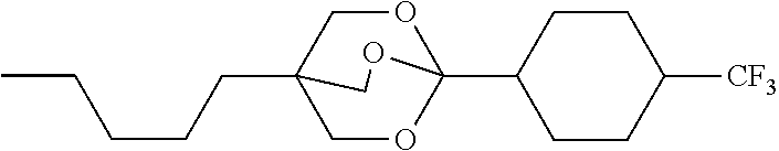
C(CCCC)C12COC(C3CCC([CF3])CC3)(OC1)OC2
